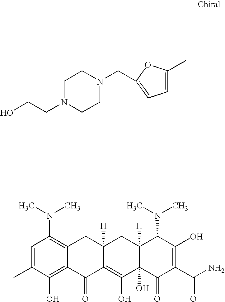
CC1=CC=C(CN2CCN(CCO)CC2)O1.C1=C(C)C(O)=C2C(=C1N(C)C)CC1([H])C(=C(O)C3(O)C([H])(C1)C(N(C)C)C(O)=C(C(N)=O)C3=O)C2=O
